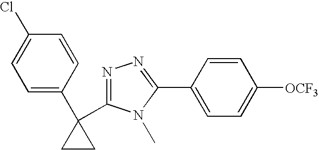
C1=C(C2(C3=NN=C(C4=CC=C([OCF3])C=C4)N3C)CC2)C=CC(Cl)=C1
